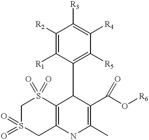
C1([R2])=C([R1])C(C2C3=C(NC(C)=C2C(O[R6])=O)CS(=O)(=O)CS3(=O)=O)=C([R5])C([R4])=C1[R3]
